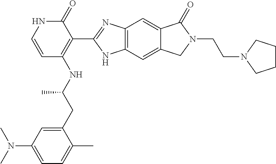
C12=C(C=C3C(=C1)C(=O)N(CCN1CCCC1)C3)NC(C1=C(NC(C)CC3=CC(N(C)C)=CC=C3C)C=CNC1=O)=N2
